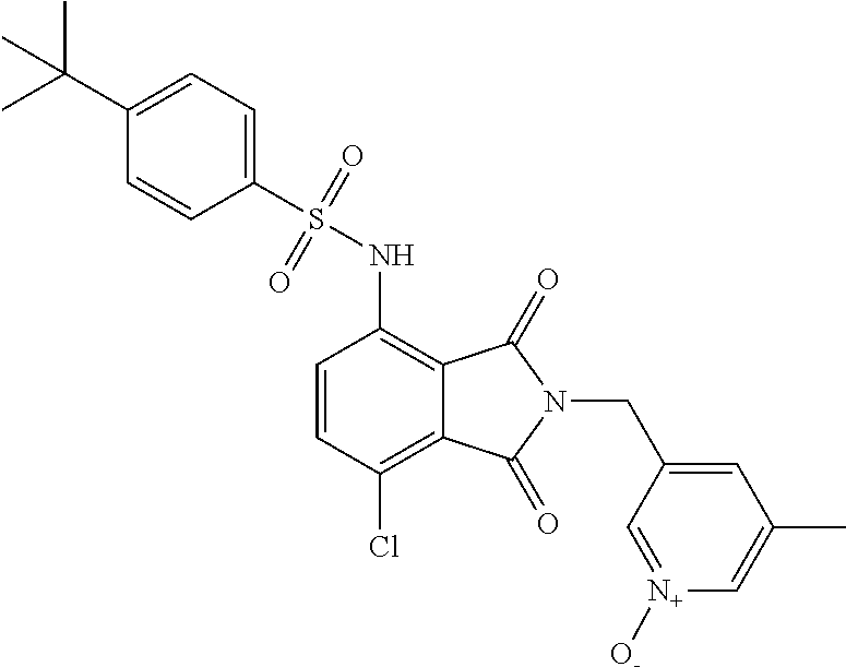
C1=CC(Cl)=C2C(=C1NS(=O)(=O)C1=CC=C(C(C)(C)C)C=C1)C(=O)N(CC1=CC(C)=C[N+]([O-])=C1)C2=O
